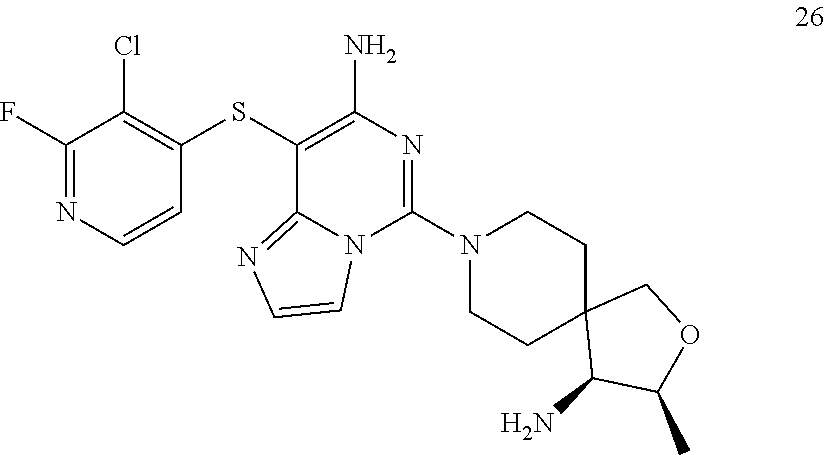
C1(SC2=C(Cl)C(F)=NC=C2)=C(N)N=C(N2CCC3(CC2)C(N)C(C)OC3)N2C1=NC=C2
